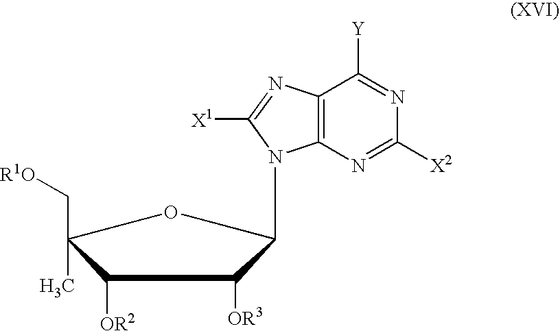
C1([OR2])C(C[R1O])(C)OC(N2C3=C(C([Y])=NC([X2])=N3)N=C2[X1])C1[OR3]
